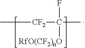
C[CF2]C(F)(C)[RfO(CF2)nO]
